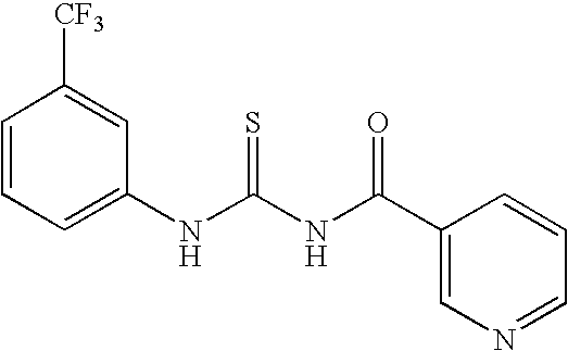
C1=CC=C(NC(NC(C2=CN=CC=C2)=O)=S)C=C1[CF3]
